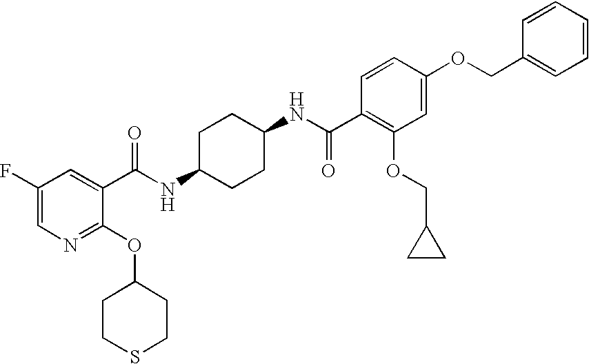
C1(F)=CN=C(OC2CCSCC2)C(C(NC2CCC(NC(=O)C3=C(OCC4CC4)C=C(OCC4=CC=CC=C4)C=C3)CC2)=O)=C1
